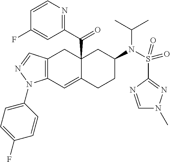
C12(C(C3=NC=CC(F)=C3)=O)C(=CC3=C(C1)C=NN3C1=CC=C(F)C=C1)CCC(N(S(C1=NN(C)C=N1)(=O)=O)C(C)C)C2
